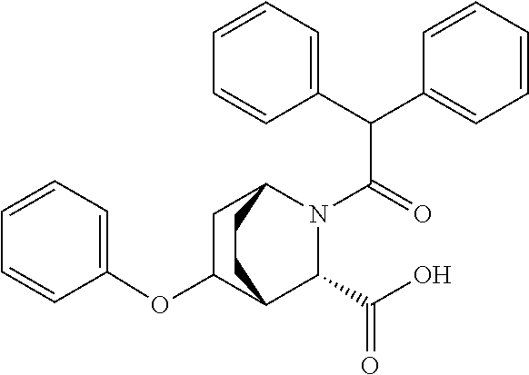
C1C2C(OC3=CC=CC=C3)CC(N(C(C(C3=CC=CC=C3)C3=CC=CC=C3)=O)C2C(O)=O)C1
